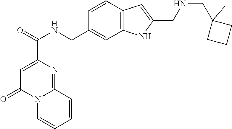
C1=C(C(NCC2=CC3=C(C=C2)C=C(CNCC2(C)CCC2)N3)=O)N=C2N(C1=O)C=CC=C2
